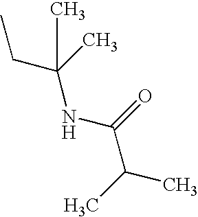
CCC(NC(C(C)C)=O)(C)C
